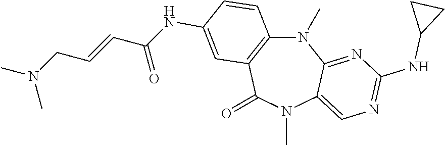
N1(C)C2=C(C(=O)N(C)C3=CN=C(NC4CC4)N=C13)C=C(NC(C=CCN(C)C)=O)C=C2
